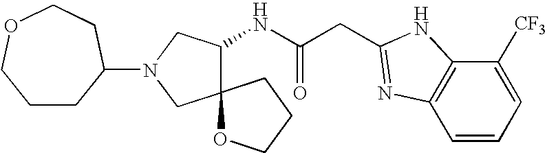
C(C(NC1C2(CN(C3CCCOCC3)C1)OCCC2)=O)C1=NC2=C(C([CF3])=CC=C2)N1
